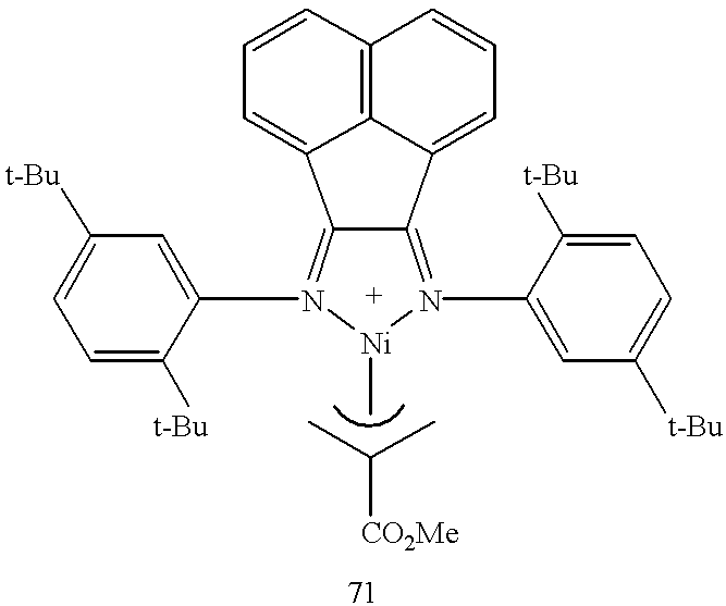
C12=N(C3=CC([t-Bu])=CC=C3[t-Bu])[Ni](C)N(C3=CC([t-Bu])=CC=C3[t-Bu])=C1C1=CC=CC3=C1C2=CC=C3.CC(C)[CO2Me]
